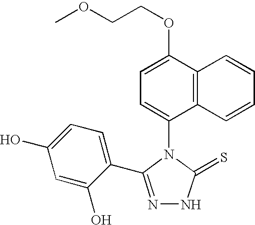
C1(N2C(=S)NN=C2C2=CC=C(O)C=C2O)=CC=C(OCCOC)C2=C1C=CC=C2
